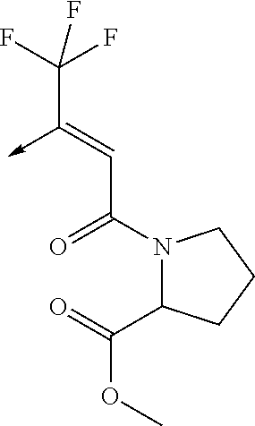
C(C(N1C(C(=O)OC)CCC1)=O)=C(->C)C(F)(F)F
